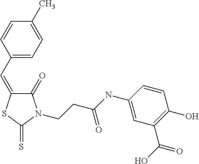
C1(C=C2C(=O)N(CCC(NC3=CC(C(O)=O)=C(O)C=C3)=O)C(=S)S2)=CC=C(C)C=C1
